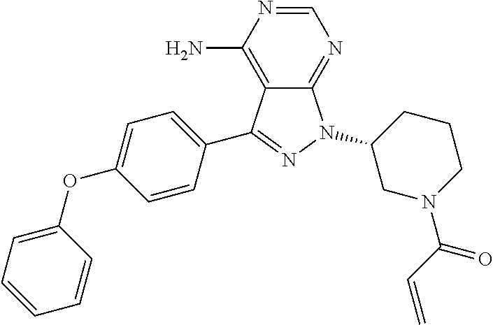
C1=C(OC2=CC=C(C3=NN(C4CN(C(C=C)=O)CCC4)C4=NC=NC(N)=C43)C=C2)C=CC=C1
